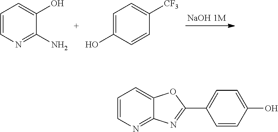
C1=CN=C(N)C(O)=C1.C1=C(O)C=CC([CF3])=C1.C1=CN=C2C(=C1)OC(C1=CC=C(O)C=C1)=N2
